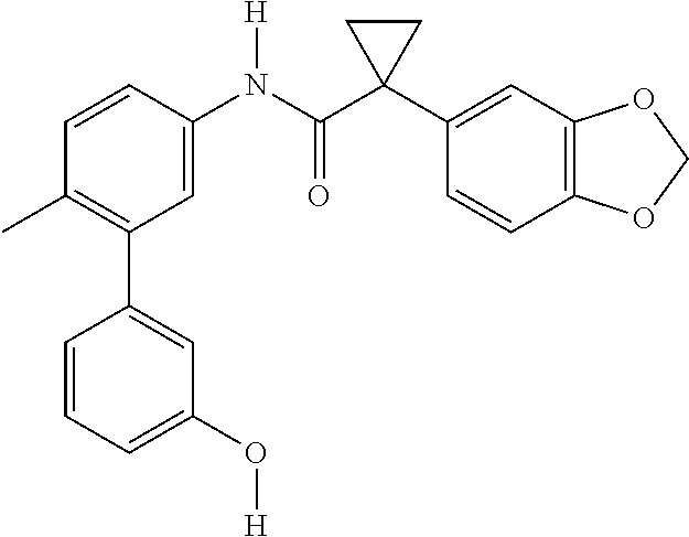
C1=C(N(C(C2(C3=CC4=C(C=C3)OCO4)CC2)=O)[H])C=CC(C)=C1C1=CC(O[H])=CC=C1
